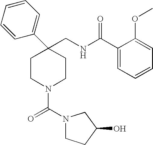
C1(C2(CNC(C3=CC=CC=C3OC)=O)CCN(C(N3CCC(O)C3)=O)CC2)=CC=CC=C1
